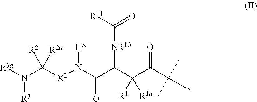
[R3a]N(C([X2]N(C(C(C(C(C(C)(C)C)=O)([R1])[R1a])[NR10]C([R11])=O)=O)[H*])([R2])[R2a])[R3]
